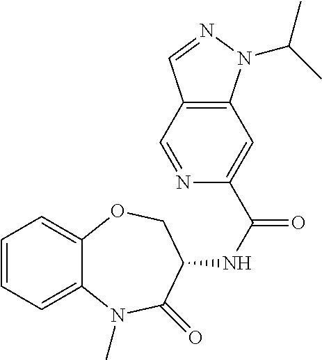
C12=CC=CC=C1N(C)C(=O)C(NC(=O)C1=CC3=C(C=N1)C=NN3C(C)C)CO2
